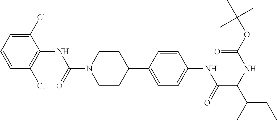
C1(Cl)=CC=CC(Cl)=C1NC(N1CCC(C2=CC=C(NC(=O)C(C(C)CC)NC(OC(C)(C)C)=O)C=C2)CC1)=O
